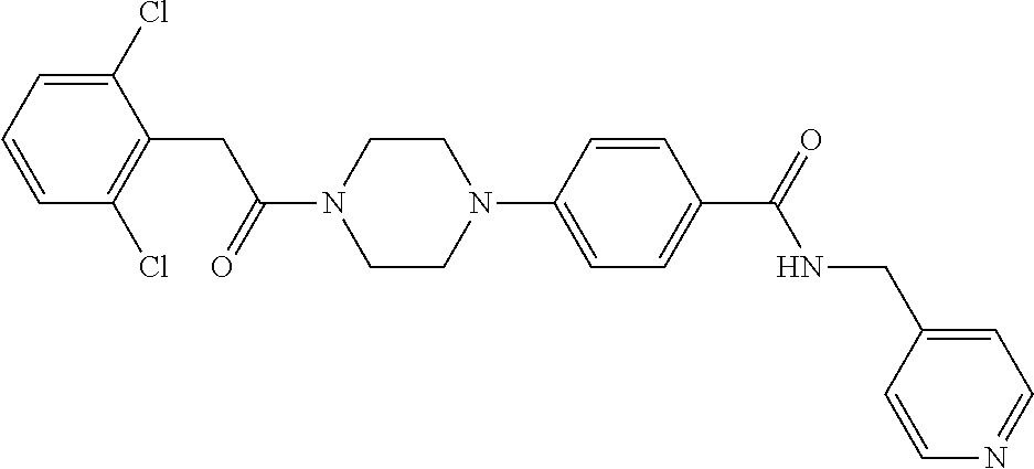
C1(Cl)=CC=CC(Cl)=C1CC(N1CCN(C2=CC=C(C(=O)NCC3=CC=NC=C3)C=C2)CC1)=O
